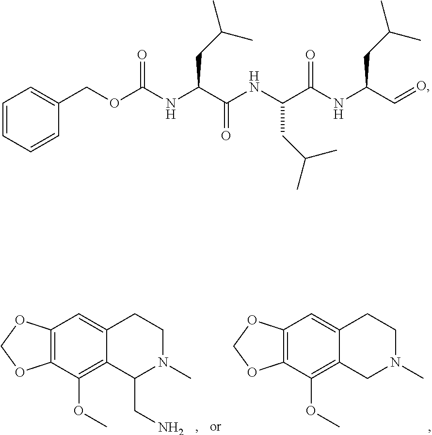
C12=CC3=C(C(OC)=C1C(CN)N(C)CC2)OCO3.C12=CC3=C(C(OC)=C1CN(C)CC2)OCO3.C1=CC=CC(COC(NC(C(NC(C(NC(C=O)CC(C)C)=O)CC(C)C)=O)CC(C)C)=O)=C1
